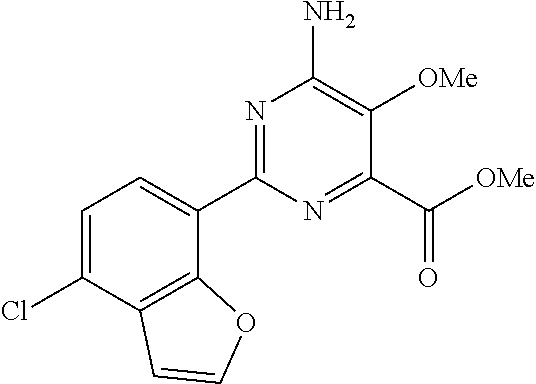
N1=C(C2=CC=C(Cl)C3=C2OC=C3)N=C(C([OMe])=O)C([OMe])=C1N
